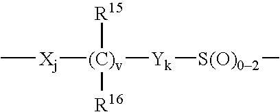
C[Xj][(C)v]([Yk][S(O)02]C)([R16])[R15]
